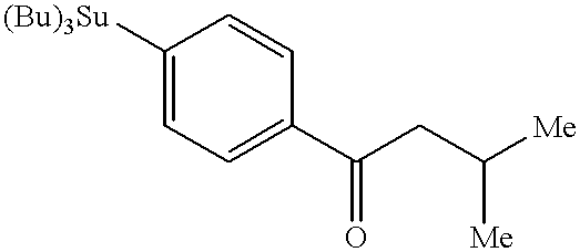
C1([(Bu)3Su])=CC=C(C(=O)CC([Me])[Me])C=C1
